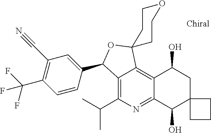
C1(C#N)=C(C(F)(F)F)C=CC(C2C3=C(C(C)C)N=C4C(=C3C3(O2)CCOCC3)C(O)CC2(C4O)CCC2)=C1
